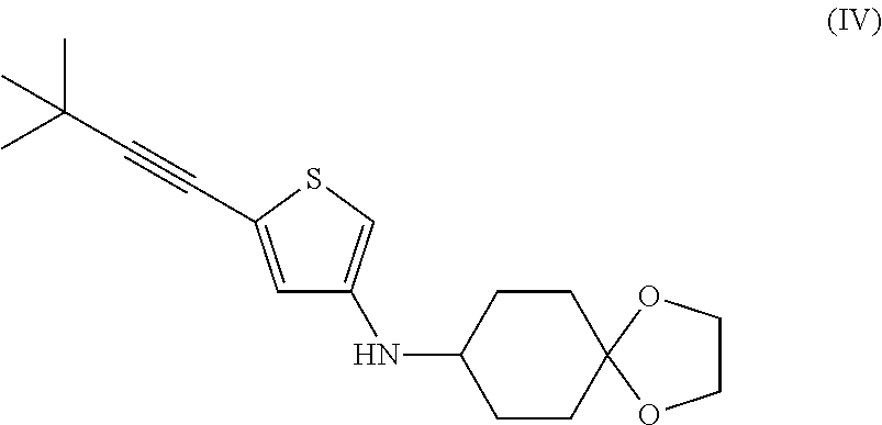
C12(CCC(NC3=CSC(C#CC(C)(C)C)=C3)CC1)OCCO2
